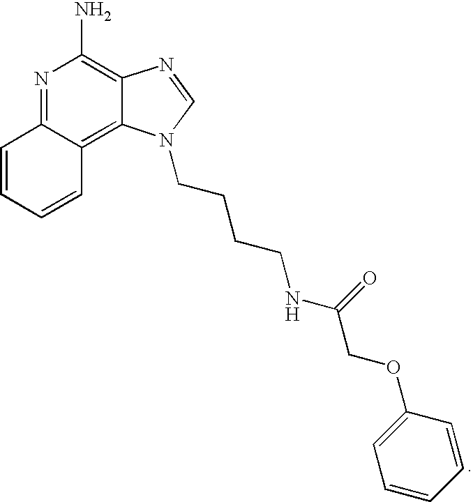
C1=CC=CC2=C3C(=C(N)N=C12)N=CN3CCCCNC(=O)COC1=CC=CC=C1
